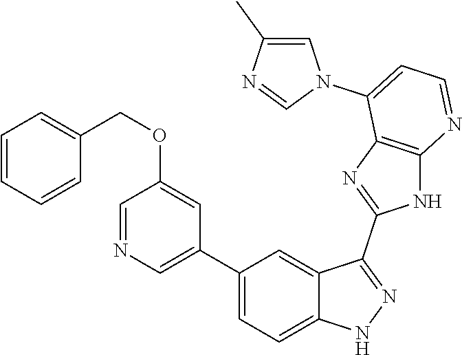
C1(C2=CC=C3C(=C2)C(C2=NC4=C(N2)N=CC=C4N2C=C(C)N=C2)=NN3)=CN=CC(OCC2=CC=CC=C2)=C1
